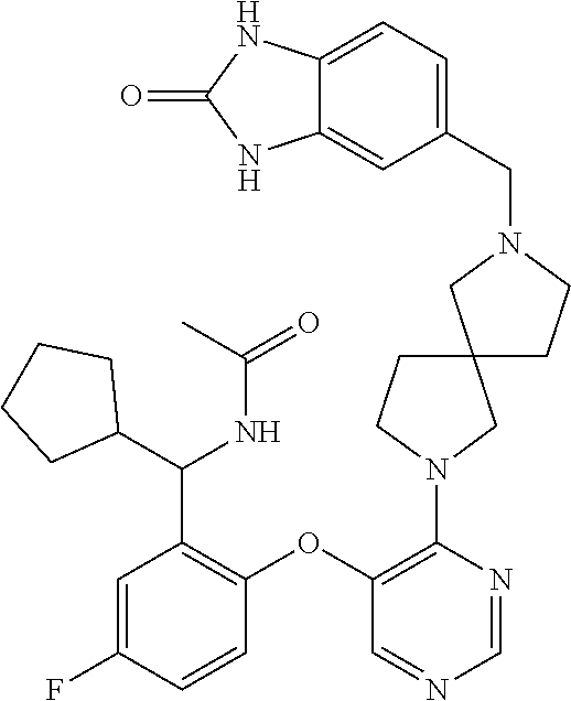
N1(C2=C(OC3=C(C(C4CCCC4)NC(=O)C)C=C(F)C=C3)C=NC=N2)CC2(CC1)CCN(CC1=CC=C3C(=C1)NC(=O)N3)C2
